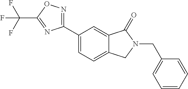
C1(CN2C(=O)C3=CC(C4=NOC(C(F)(F)F)=N4)=CC=C3C2)=CC=CC=C1
